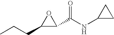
C1(CCC)C(C(NC2CC2)=O)O1
